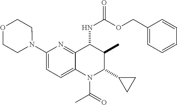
C1(N2CCOCC2)=CC=C2C(=N1)C(NC(=O)OCC1=CC=CC=C1)C(C)C(C1CC1)N2C(=O)C
